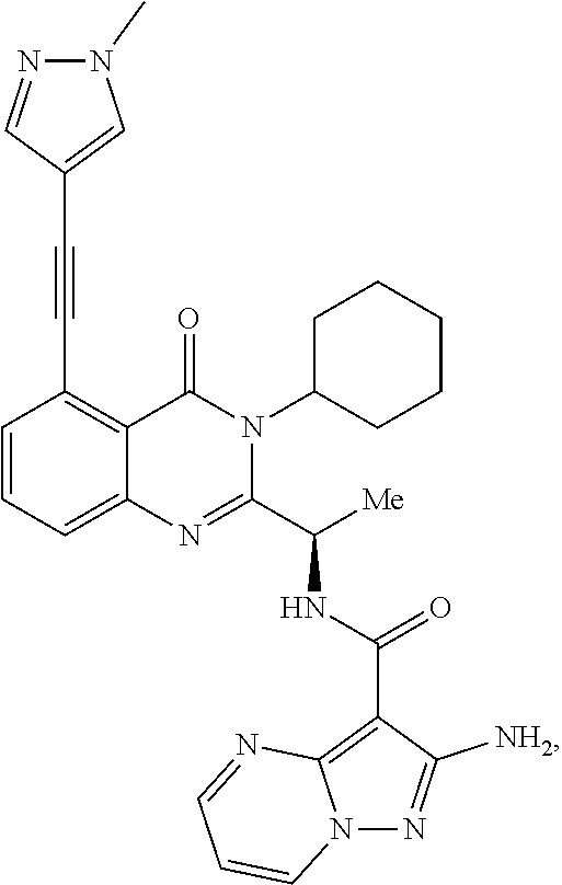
C1=CC=C2C(=C1C#CC1=CN(C)N=C1)C(=O)N(C1CCCCC1)C(C([Me])NC(C1=C3N(N=C1[NH2])C=CC=N3)=O)=N2
